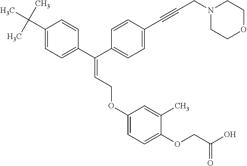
C(=C(C1=CC=C(C(C)(C)C)C=C1)C1=CC=C(C#CCN2CCOCC2)C=C1)COC1=CC=C(OCC(O)=O)C(C)=C1
